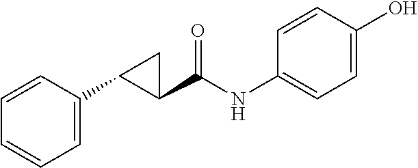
C1(C(NC2=CC=C(O)C=C2)=O)CC1C1=CC=CC=C1
